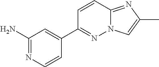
C1(C)=CN2C(=N1)C=CC(C1=CC(N)=NC=C1)=N2
